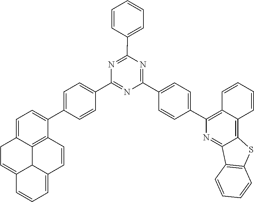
C1=CC2=C(C3=CC=C(C4=NC(C5=CC=CC=C5)=NC(C5=CC=C(C6=CC=C7C8=C6C=CC6=CC=CC(=CC7)C86)C=C5)=N4)C=C3)N=C3C(=C2C=C1)SC1=C3C=CC=C1
